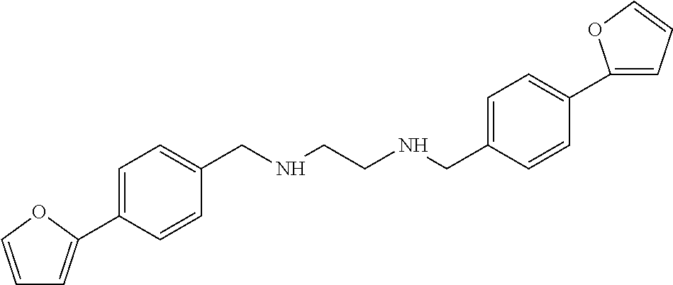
C1=C(C2=CC=CO2)C=CC(CNCCNCC2=CC=C(C3=CC=CO3)C=C2)=C1
